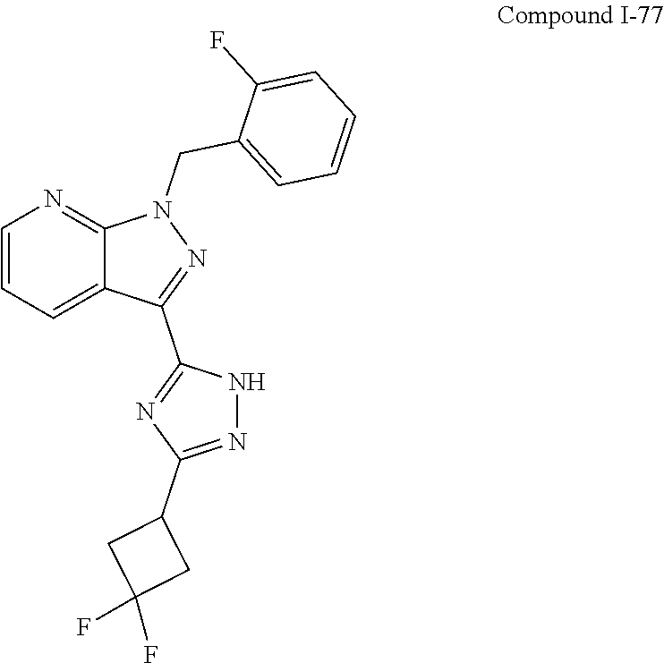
C1=CC=C2C(=N1)N(CC1=CC=CC=C1F)N=C2C1=NC(C2CC(F)(F)C2)=NN1
